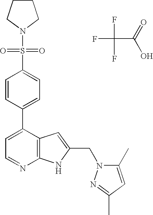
FC(F)(C(=O)O)F.C1(C2=CC=NC3=C2C=C(CN2C(C)=CC(C)=N2)N3)=CC=C(S(N2CCCC2)(=O)=O)C=C1
